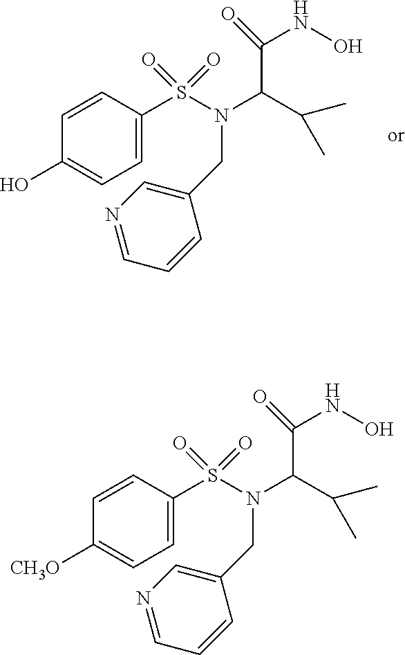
C1(O)=CC=C(S(N(C(C(C)C)C(=O)NO)CC2=CN=CC=C2)(=O)=O)C=C1.C1([CH3O])=CC=C(S(N(C(C(C)C)C(=O)NO)CC2=CN=CC=C2)(=O)=O)C=C1
